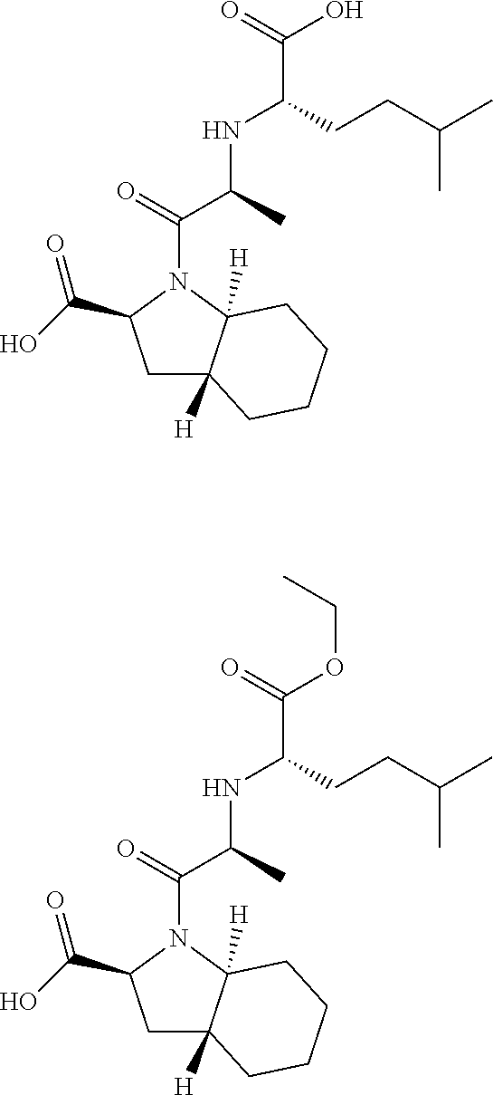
OC(C(CCC(C)C)NC(C(=O)N1C2([H])C([H])(CC1C(O)=O)CCCC2)C)=O.O(C(C(CCC(C)C)NC(C(=O)N1C2([H])C([H])(CC1C(O)=O)CCCC2)C)=O)CC
